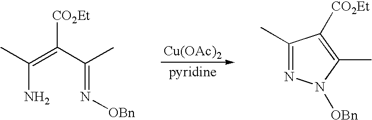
[Cu(OAc)2].[pyridine].CC(=C(C(C)=N[OBn])[CO2Et])N.C1(C)=NN([OBn])C(C)=C1[CO2Et]
